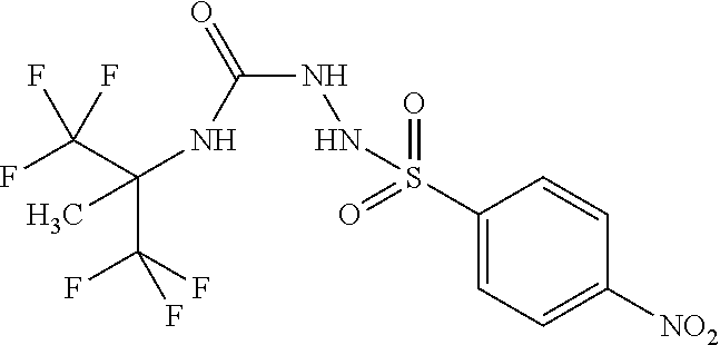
C(C(F)(F)F)(NC(NNS(C1=CC=C([NO2])C=C1)(=O)=O)=O)(C)C(F)(F)F
